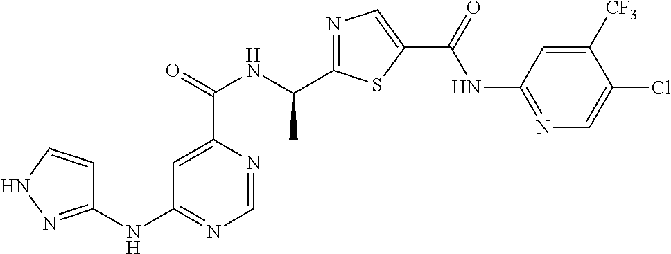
N1=C(C(NC(C2=CC(NC3=NNC=C3)=NC=N2)=O)C)SC(C(=O)NC2=NC=C(Cl)C([CF3])=C2)=C1
